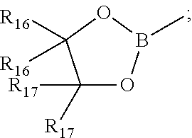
C1([R17])([R17])OB(C)OC1([R16])[R16]
